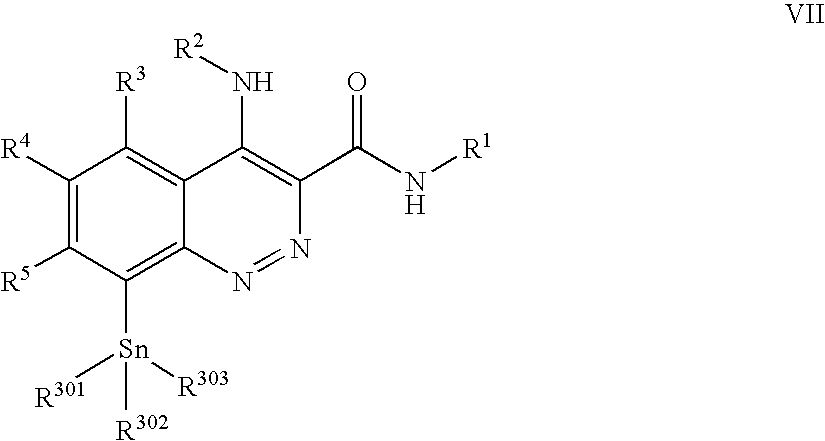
C1([R4])=C([R5])C([Sn]([R302])([R303])[R301])=C2C(=C1[R3])C(N[R2])=C(C(N[R1])=O)N=N2
